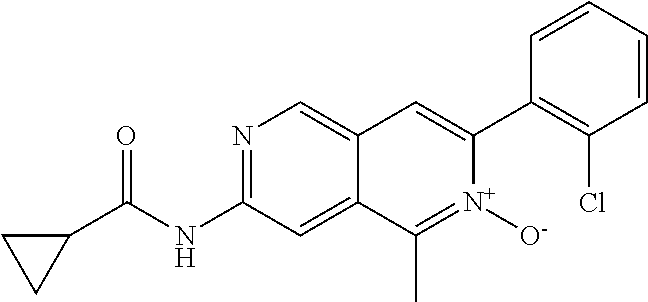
N1=C(NC(C2CC2)=O)C=C2C(=C1)C=C(C1=C(Cl)C=CC=C1)[N+]([O-])=C2C
